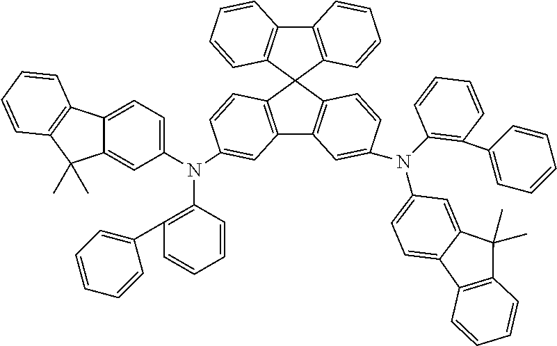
C12=C(C3(C4=C1C=CC=C4)C1=C(C4=C3C=CC(N(C3=C(C5=CC=CC=C5)C=CC=C3)C3=CC=C5C(=C3)C(C)(C)C3=C5C=CC=C3)=C4)C=C(N(C3=CC=C4C(=C3)C(C)(C)C3=C4C=CC=C3)C3=C(C4=CC=CC=C4)C=CC=C3)C=C1)C=CC=C2
